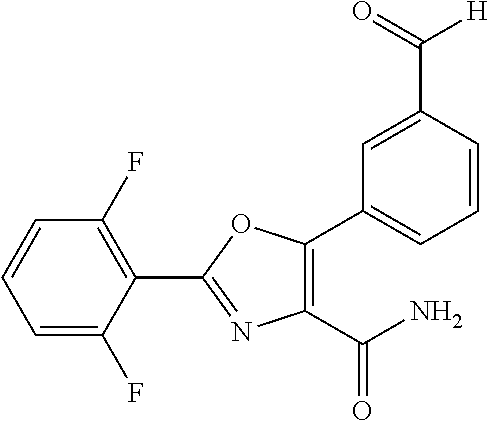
C1(C(N)=O)=C(C2=CC=CC(C(=O)[H])=C2)OC(C2=C(F)C=CC=C2F)=N1
